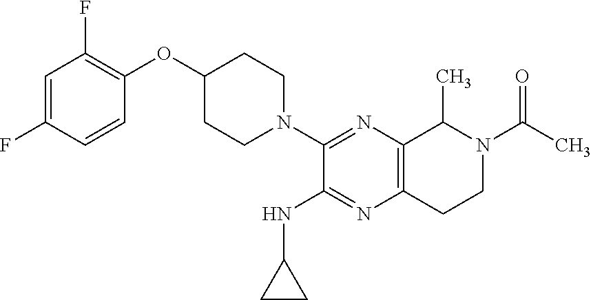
C1=C(F)C=CC(OC2CCN(C3=NC4=C(N=C3NC3CC3)CCN(C(C)=O)C4C)CC2)=C1F
